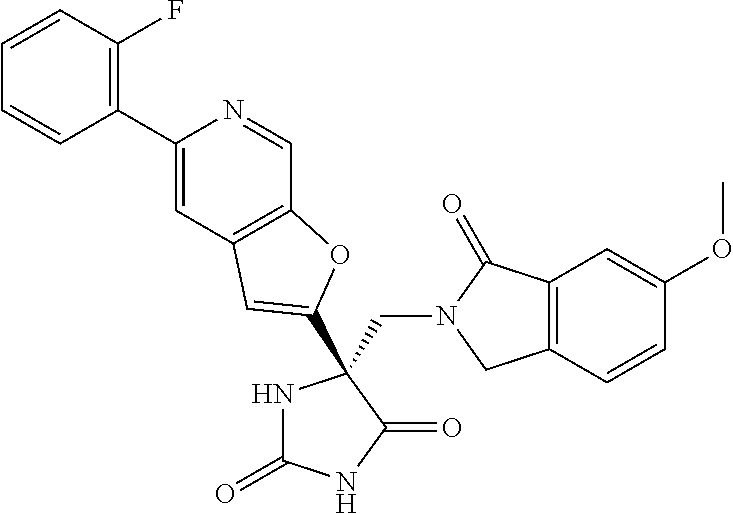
C(N1CC2=C(C1=O)C=C(OC)C=C2)C1(C2=CC3=C(C=NC(C4=C(F)C=CC=C4)=C3)O2)NC(=O)NC1=O
